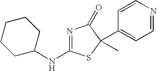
N1=C(NC2CCCCC2)SC(C2=CC=NC=C2)(C)C1=O
